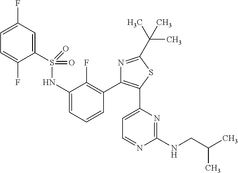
C1(S(NC2=CC=CC(C3=C(C4=CC=NC(NCC(C)C)=N4)SC(C(C)(C)C)=N3)=C2F)(=O)=O)=CC(F)=CC=C1F
